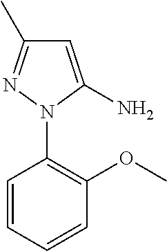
C1=CC=CC(OC)=C1N1C(N)=CC(C)=N1
